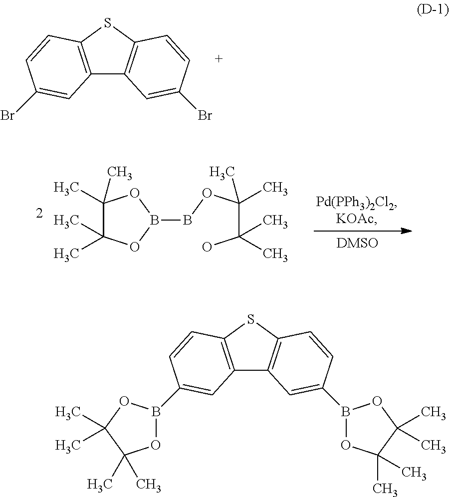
C1(C)(C)C(C)(C)OB(BOC(C(O)(C)C)(C)C)O1.C12=C(SC3=C1C=C(Br)C=C3)C=CC(Br)=C2.C12=C(SC3=C1C=C(B1OC(C)(C)C(C)(C)O1)C=C3)C=CC(B1OC(C)(C)C(C)(C)O1)=C2
